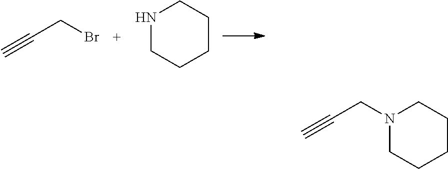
C(CBr)#C.N1CCCCC1.N1(CC#C)CCCCC1
